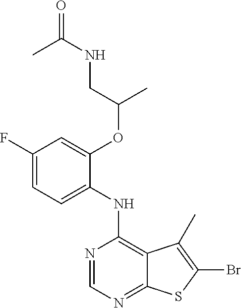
C1=C(OC(C)CNC(=O)C)C(NC2=C3C(=NC=N2)SC(Br)=C3C)=CC=C1F
